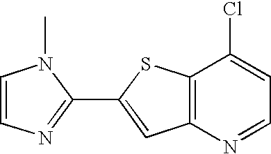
C1(C2=CC3=C(S2)C(Cl)=CC=N3)=NC=CN1C
